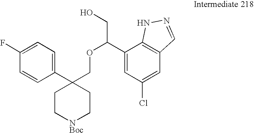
C1(C2(COC(CO)C3=CC(Cl)=CC4=C3NN=C4)CC[NBoc]CC2)=CC=C(F)C=C1
